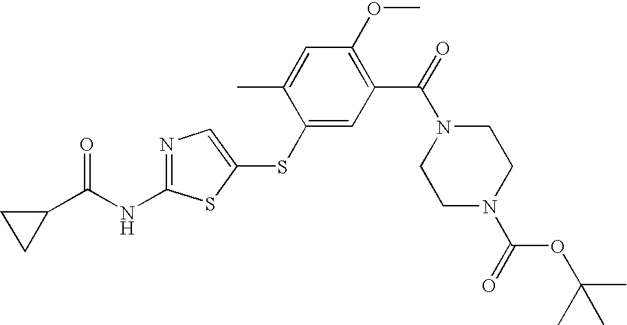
C1(C(NC2=NC=C(SC3=CC(C(=O)N4CCN(C(=O)OC(C)(C)C)CC4)=C(OC)C=C3C)S2)=O)CC1
